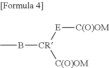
CB[CR]([E][C(O)OM])[C(O)OM]
